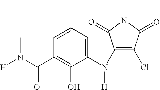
C1=CC=C(N(C2=C(Cl)C(=O)N(C)C2=O)[H])C(O)=C1C(N(C)[H])=O
